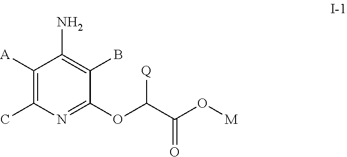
O([M])C(C(OC1=NC(C)=C([A])C(N)=C1B)[Q])=O
